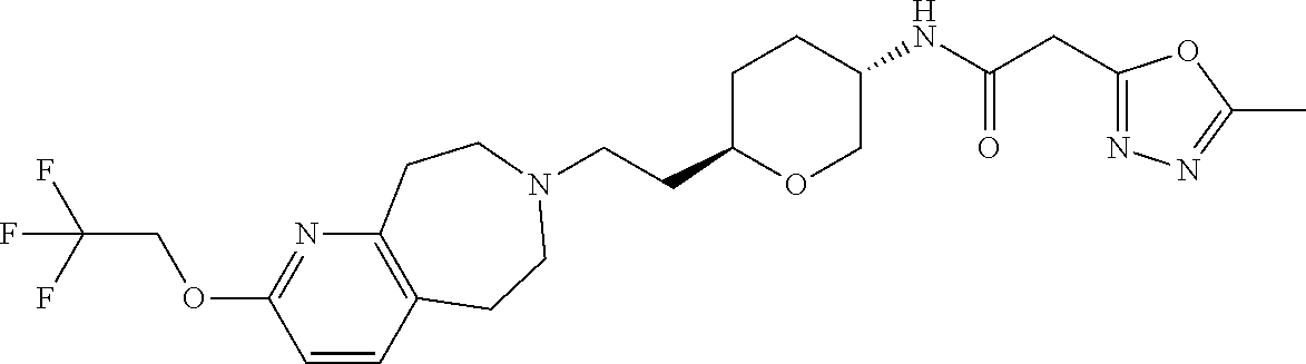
C(CC1OCC(NC(CC2=NN=C(C)O2)=O)CC1)N1CCC2=C(N=C(OCC(F)(F)F)C=C2)CC1
